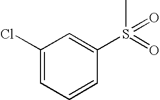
C1(Cl)=CC=CC(S(=O)(C)=O)=C1
